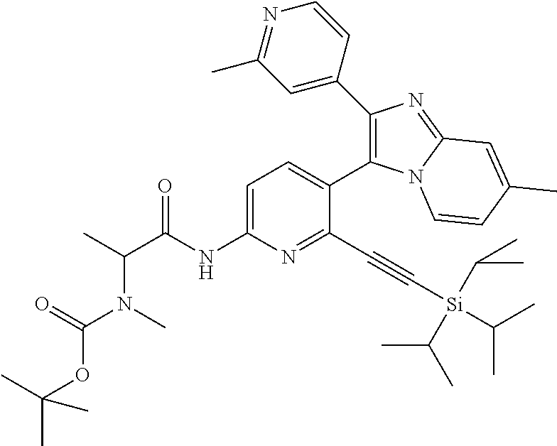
C1=C(NC(C(C)N(C)C(=O)OC(C)(C)C)=O)N=C(C#C[Si](C(C)C)(C(C)C)C(C)C)C(C2=C(C3=CC(C)=NC=C3)N=C3N2C=CC(C)=C3)=C1
